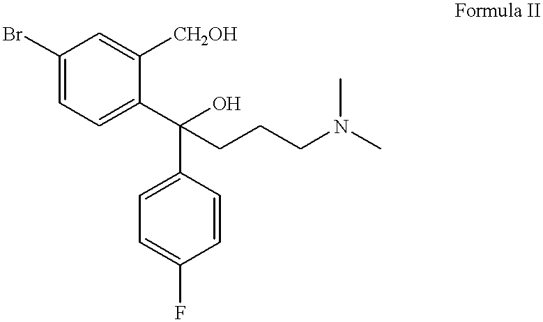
C1(Br)=CC=C(C(O)(C2=CC=C(F)C=C2)CCCN(C)C)C([CH2OH])=C1
